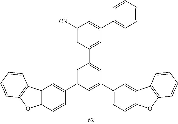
C1(C2=CC(C3=CC=C4C(=C3)C3=C(O4)C=CC=C3)=CC(C3=CC4=C(C=C3)OC3=C4C=CC=C3)=C2)=CC(C2=CC=CC=C2)=CC([CN])=C1
